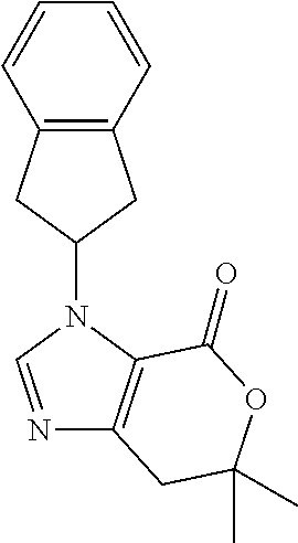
C12=C(C=CC=C1)CC(N1C=NC3=C1C(=O)OC(C)(C)C3)C2
